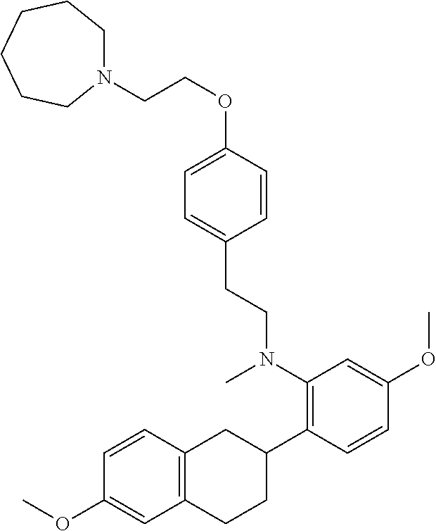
C(C1=CC=C(OCCN2CCCCCC2)C=C1)CN(C1=C(C2CC3=C(CC2)C=C(OC)C=C3)C=CC(OC)=C1)C
